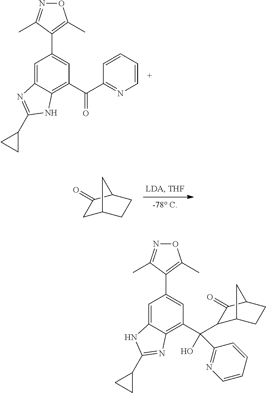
C12=CC(C3=C(C)ON=C3C)=CC(C(=O)C3=NC=CC=C3)=C1NC(C1CC1)=N2.C1C2CCC(C1=O)C2.C12=CC(C3=C(C)ON=C3C)=CC(C(O)(C3=NC=CC=C3)C3C4CCC(C3=O)C4)=C1N=C(C1CC1)N2
